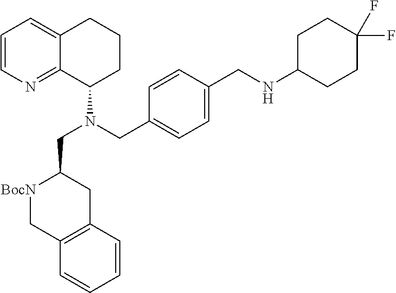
C1=CC(CNC2CCC(F)(F)CC2)=CC=C1CN(C1C2=NC=CC=C2CCC1)CC1[BocN]CC2=C(C1)C=CC=C2
